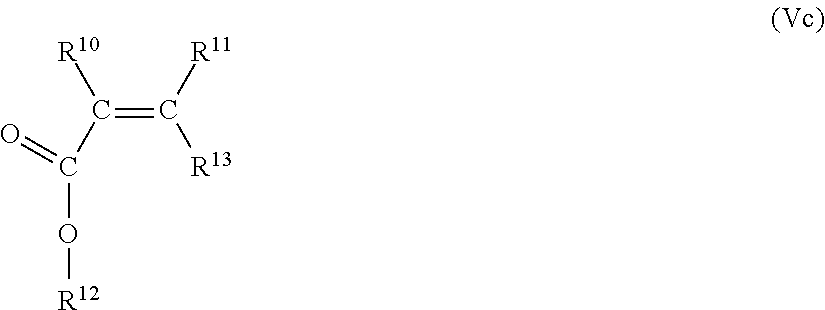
C(=C([R11])[R13])([R10])C(O[R12])=O
